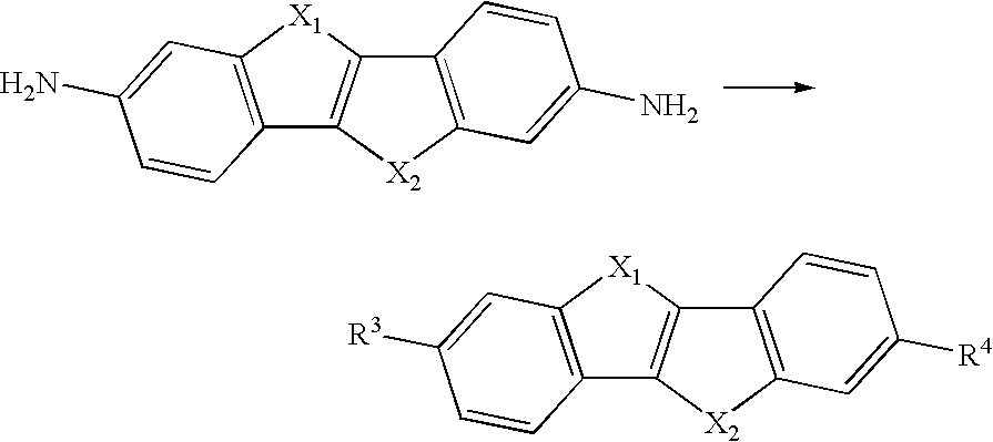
C12=C([X1]C3=C1C=CC([R3])=C3)C1=C([X2]2)C=C([R4])C=C1.C12=C([X1]C3=C1C=CC(N)=C3)C1=C([X2]2)C=C(N)C=C1
